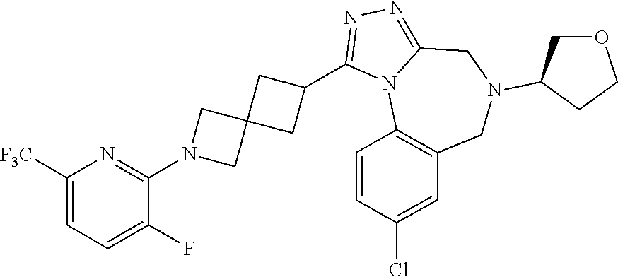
C1([F3C])=CC=C(F)C(N2CC3(C2)CC(C2=NN=C4N2C2=C(CN(C5COCC5)C4)C=C(Cl)C=C2)C3)=N1
